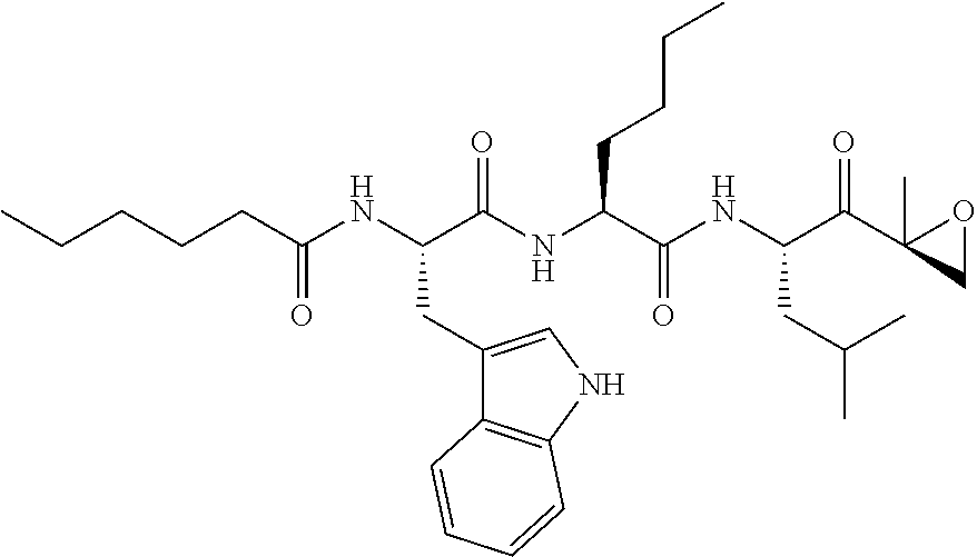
CCCCCC(NC(C(NC(C(NC(C(C1(C)CO1)=O)CC(C)C)=O)CCCC)=O)CC1=CNC2=C1C=CC=C2)=O
